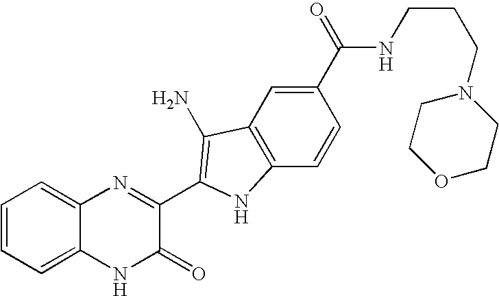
C1=C2C(=CC=C1)N=C(C1=C(N)C3=C(C=CC(C(=O)NCCCN4CCOCC4)=C3)N1)C(=O)N2
